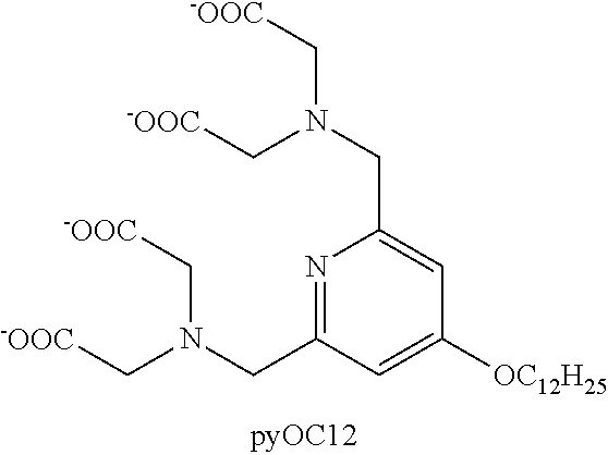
C(N(C[-OOC])C[-OOC])C1=CC([OC12H25])=CC(CN(C[-OOC])C[-OOC])=N1
